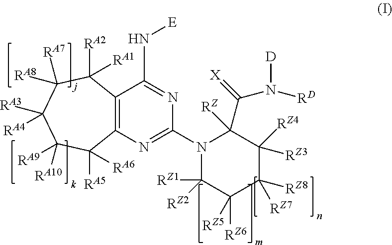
C12=C(N=C(N3C([RZ1])([RZ2])C([RZ6])([RZ5])C([RZ8])([RZ7])C([RZ4])([RZ3])C3([RZ])C(N([D])[RD])=[X])N=C1N[E])C([RA5])([RA6])C([RA9])([RA10])C([RA3])([RA4])C([RA8])([RA7])C2([RA2])[RA1]
